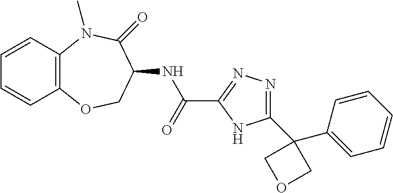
C1=CC2=C(C=C1)OCC(NC(C1=NN=C(C3(C4=CC=CC=C4)COC3)N1)=O)C(=O)N2C
